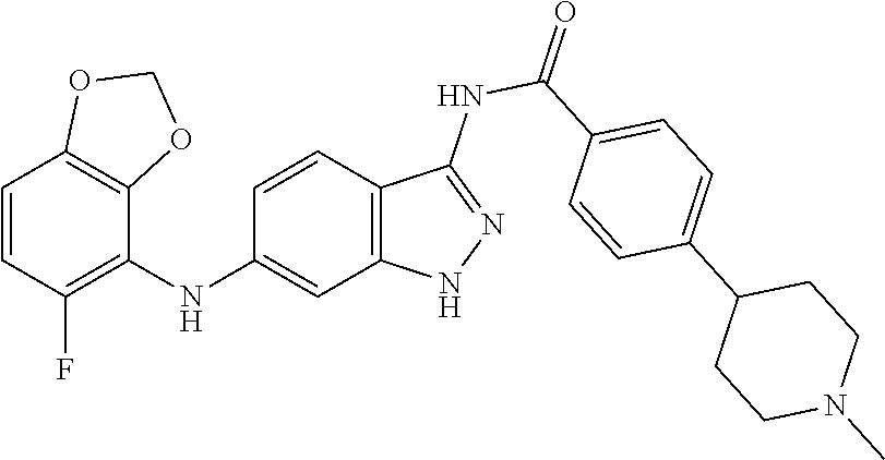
C1=CC(F)=C(NC2=CC3=C(C=C2)C(NC(=O)C2=CC=C(C4CCN(C)CC4)C=C2)=NN3)C2=C1OCO2
